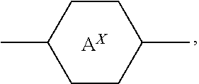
C1CC(C)CCC1C.[AX]
